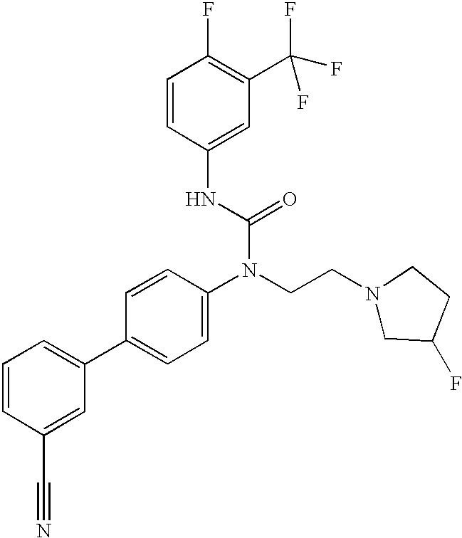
C1=CC(C#N)=CC(C2=CC=C(N(CCN3CC(F)CC3)C(=O)NC3=CC(C(F)(F)F)=C(F)C=C3)C=C2)=C1
